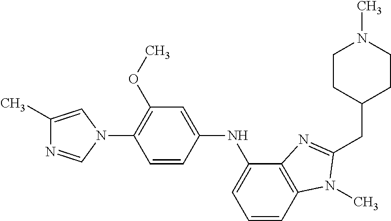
C1(C)=CN(C2=C(OC)C=C(NC3=CC=CC4=C3N=C(CC3CCN(C)CC3)N4C)C=C2)C=N1
